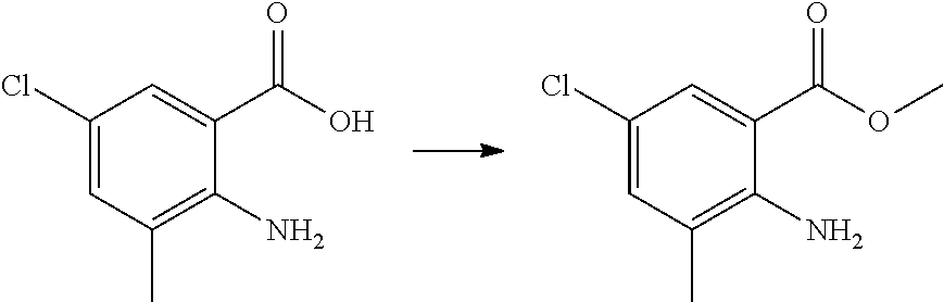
C1(Cl)=CC(C)=C(N)C(C(=O)O)=C1.C1(Cl)=CC(C)=C(N)C(C(=O)OC)=C1
